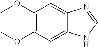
C1(OC)=C(OC)C=C2C(=C1)N=CN2
